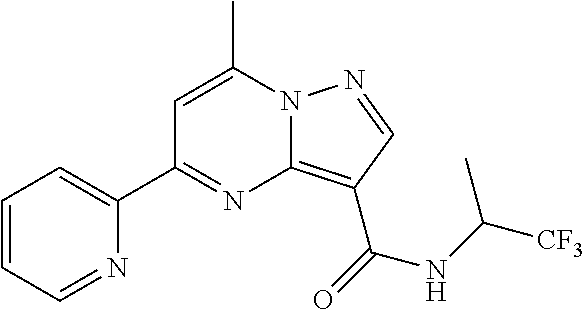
C1=C(C)N2C(=C(C(=O)NC([CF3])C)C=N2)N=C1C1=CC=CC=N1
